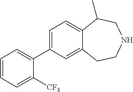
C1=C(C2=CC=CC=C2[CF3])C=C2C(=C1)C(C)CNCC2
